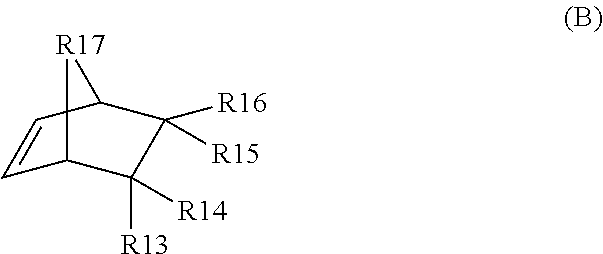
C1=CC2C([R16])([R15])C([R14])([R13])C1[R17]2
